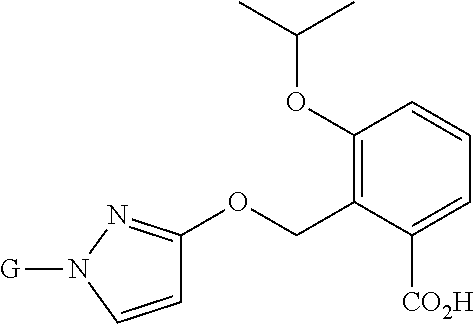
C1(OC(C)C)=C(COC2=NN([G])C=C2)C([CO2H])=CC=C1
